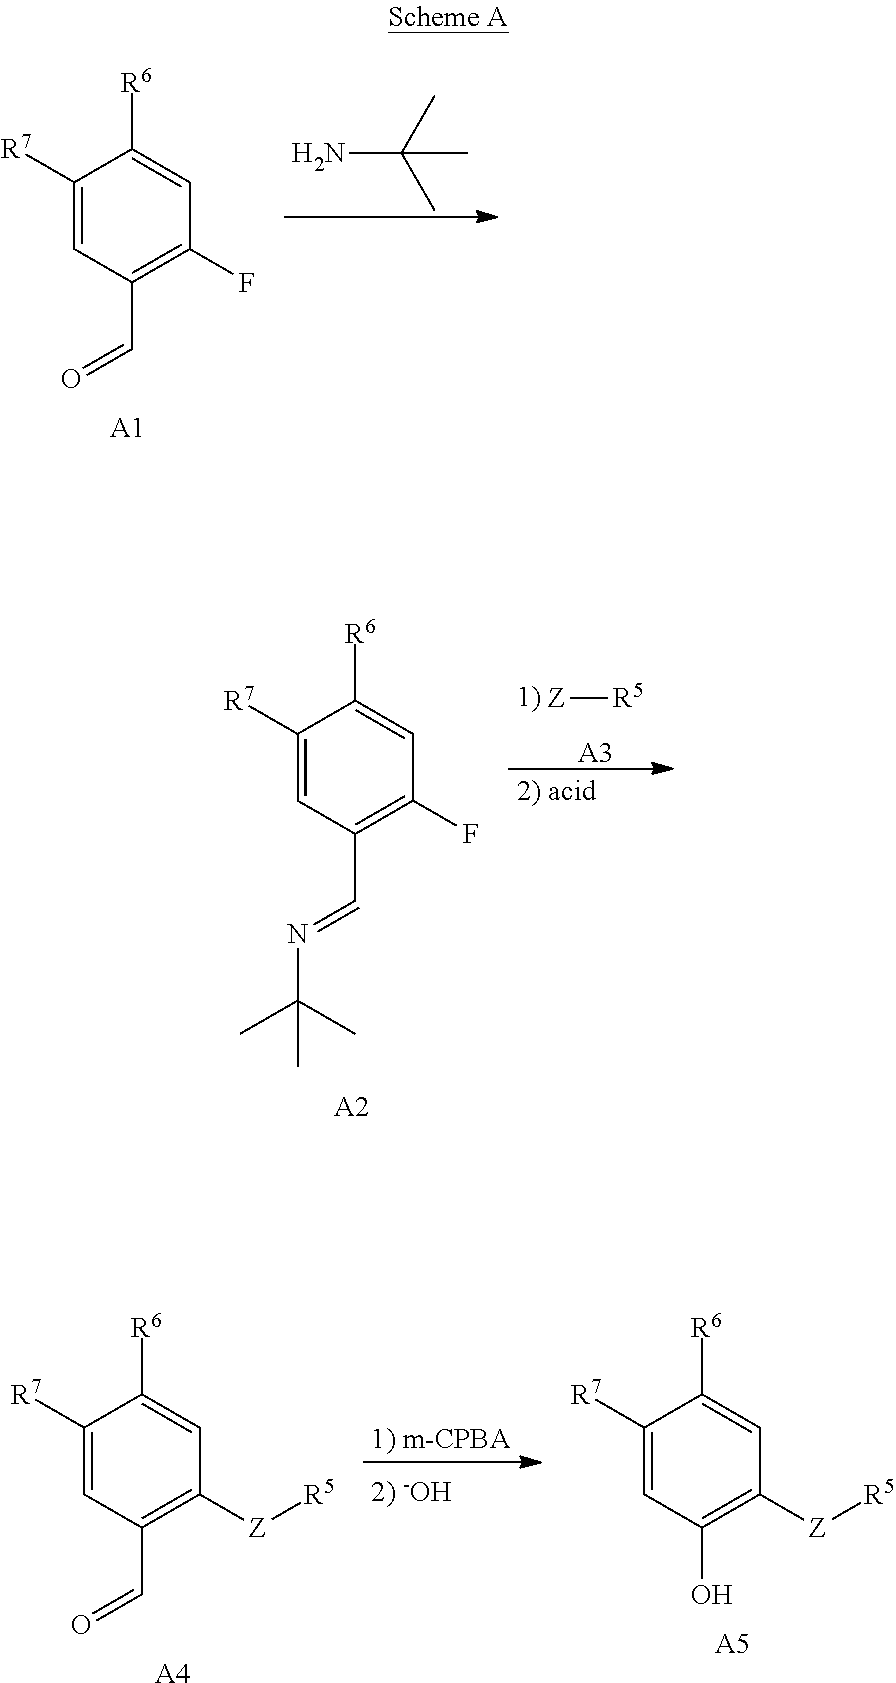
C1([R7])=CC(C=O)=C(F)C=C1[R6].[A1].NC(C)(C)C.[Z][R5].[A3].C1([R7])=CC(C=NC(C)(C)C)=C(F)C=C1[R6].[A2].C1([R7])=CC(C=O)=C([Z][R5])C=C1[R6].[A4].C1([R7])=CC(O)=C([Z][R5])C=C1[R6].[A5]
